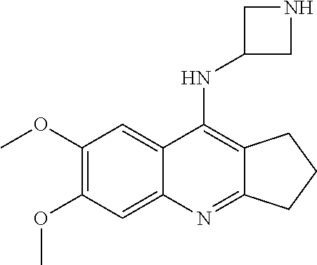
C1(OC)=C(OC)C=C2C(=C1)C(NC1CNC1)=C1C(=N2)CCC1
